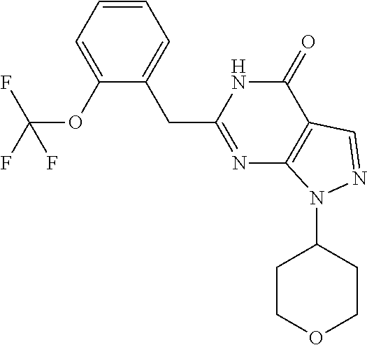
C1(=O)NC(CC2=CC=CC=C2OC(F)(F)F)=NC2=C1C=NN2C1CCOCC1
